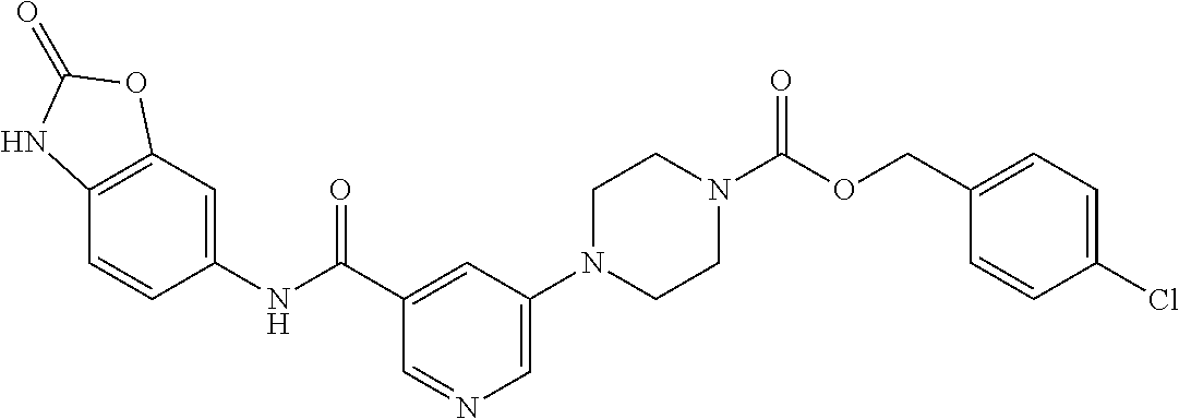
C12=C(C=C(NC(C3=CC(N4CCN(C(OCC5=CC=C(Cl)C=C5)=O)CC4)=CN=C3)=O)C=C1)OC(=O)N2
